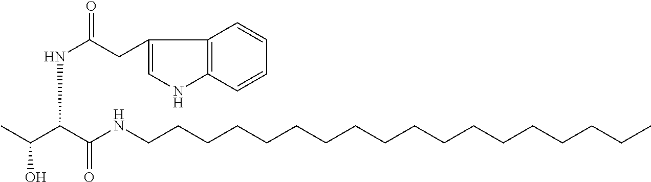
CC(O)C(C(NCCCCCCCCCCCCCCCCCC)=O)NC(CC1=CNC2=C1C=CC=C2)=O
